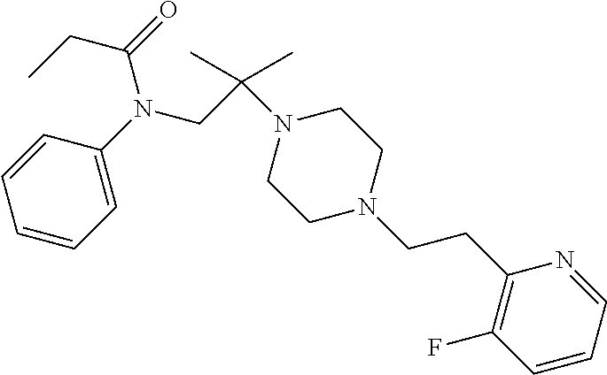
C1=CC=CC=C1N(CC(N1CCN(CCC2=C(F)C=CC=N2)CC1)(C)C)C(=O)CC
